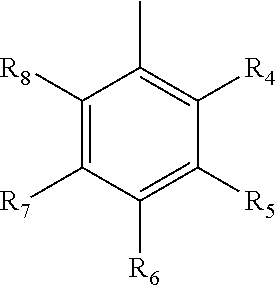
C1([R8])=C([R7])C([R6])=C([R5])C([R4])=C1C
